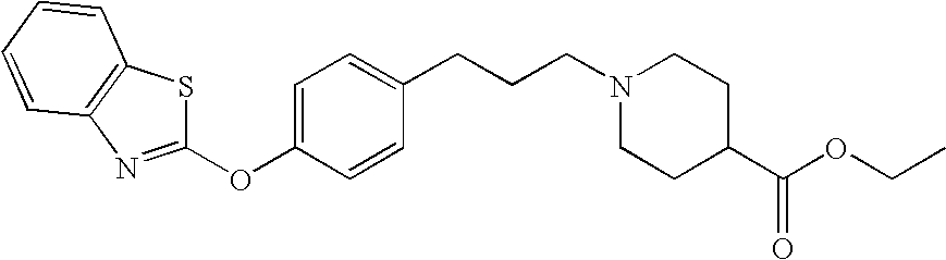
C1(CCCN2CCC(C(OCC)=O)CC2)=CC=C(OC2=NC3=C(C=CC=C3)S2)C=C1
